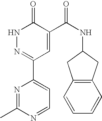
N1N=C(C2=CC=NC(C)=N2)C=C(C(NC2CC3=C(C2)C=CC=C3)=O)C1=O
